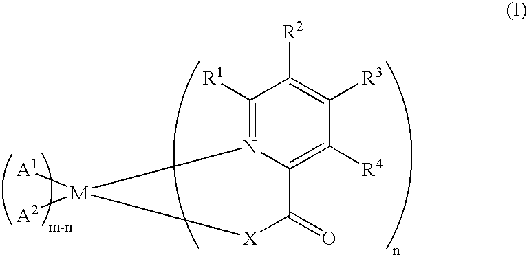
C1([R1])=N2C(=C([R4])C([R3])=C1[R2])C(=O)[X][M]2([A1])[A2]
